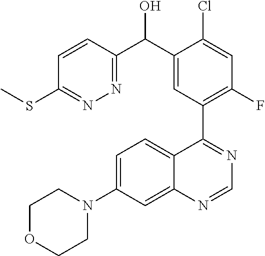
C1OCCN(C2=CC=C3C(=C2)N=CN=C3C2=C(F)C=C(Cl)C(C(C3=NN=C(SC)C=C3)O)=C2)C1
